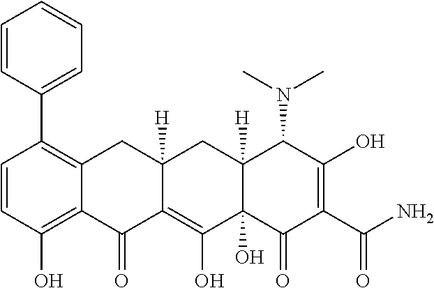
C1=CC(O)=C2C(=C1C1=CC=CC=C1)CC1([H])C(=C(O)C3(O)C([H])(C1)C(N(C)C)C(O)=C(C(N)=O)C3=O)C2=O
